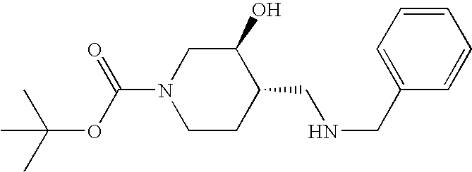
C1CC(CNCC2=CC=CC=C2)C(O)CN1C(=O)OC(C)(C)C
